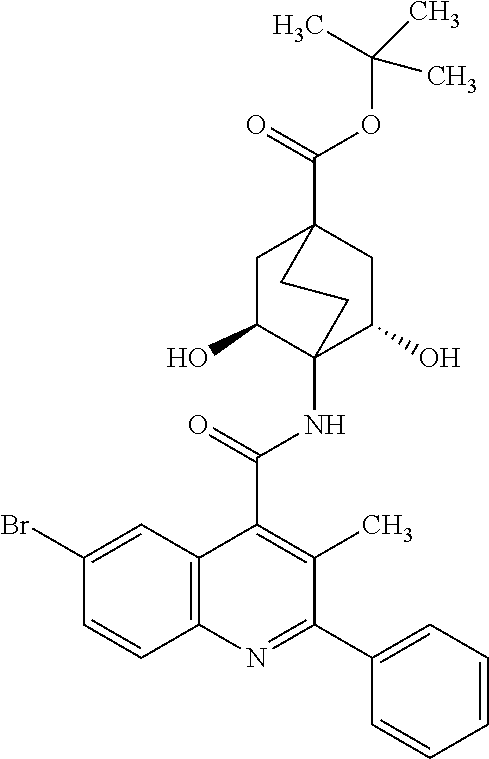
C1(Br)=CC2=C(C=C1)N=C(C1=CC=CC=C1)C(C)=C2C(=O)NC12C(O)CC(C(=O)OC(C)(C)C)(CC1O)CC2
